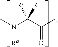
N(C(C(C)=O)([R])[R])(C)[Ra]
